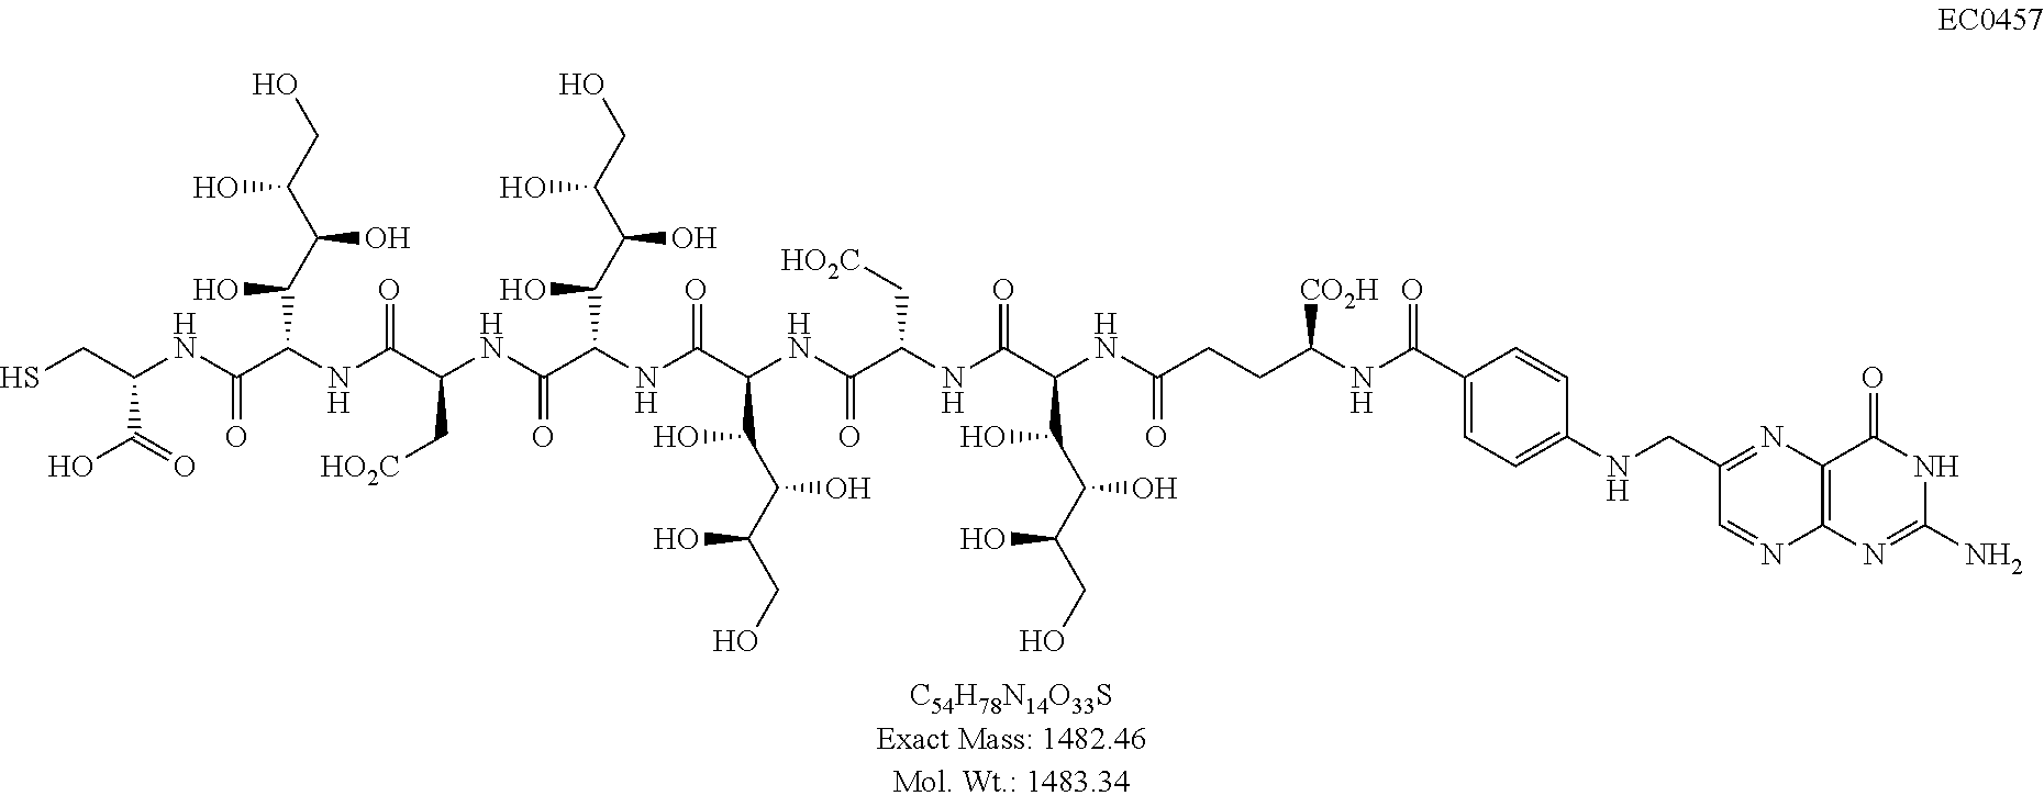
C12=C(N=CC(CNC3=CC=C(C(NC(CCC(NC(C(NC(C(NC(C(O)C(C(CO)O)O)C(NC(C(=O)NC(C(NC(C(NC(CS)C(O)=O)=O)C(O)C(C(CO)O)O)=O)C[HO2C])C(O)C(C(CO)O)O)=O)=O)C[HO2C])=O)C(O)C(C(CO)O)O)=O)[CO2H])=O)C=C3)=N1)N=C(N)NC2=O
